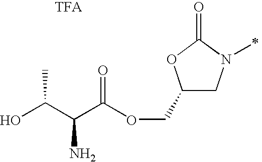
C1(COC(C(C(O)C)N)=O)CN(C)C(=O)O1.[TFA]
